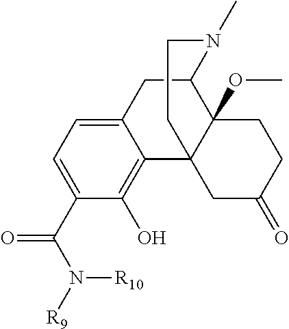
C12=CC=C(C(N([R9])[R10])=O)C(O)=C1C13C(OC)(C(C2)N(C)CC1)CCC(=O)C3
